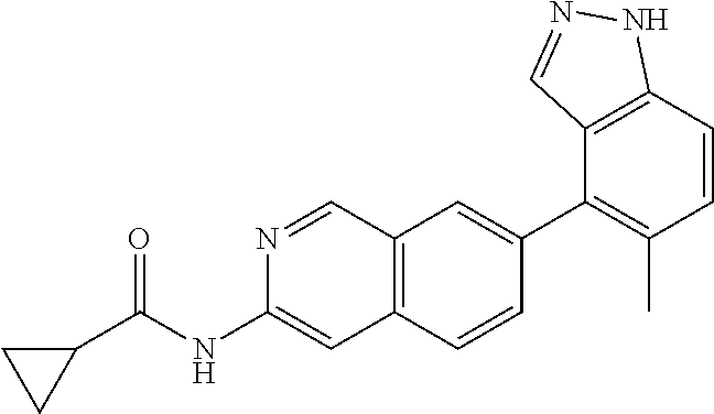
N1=CC2=C(C=C1NC(C1CC1)=O)C=CC(C1=C(C)C=CC3=C1C=NN3)=C2
